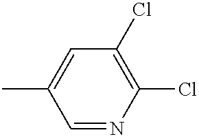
C1=NC(Cl)=C(Cl)C=C1C
